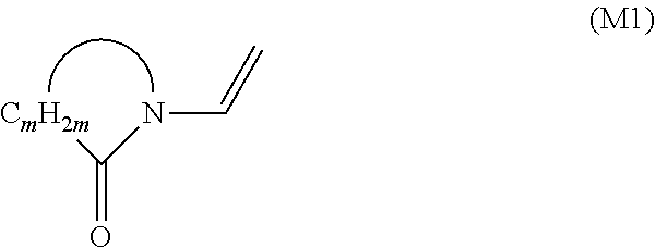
[CmH2m]C(NC=C)=O
